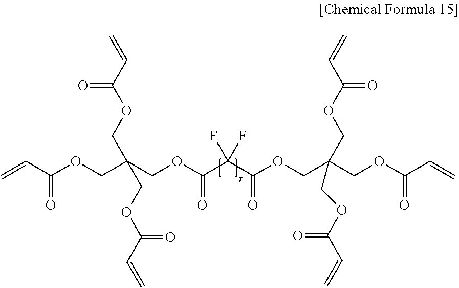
C=CC(OCC(COC(C(C(OCC(COC(=O)C=C)(COC(C=C)=O)COC(C=C)=O)=O)(F)F)=O)(COC(C=C)=O)COC(C=C)=O)=O
